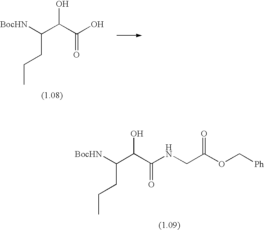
C(CCC)(C(C(=O)NCC(OC[Ph])=O)O)[BocHN].C(CCC)(C(C(=O)O)O)[BocHN]
